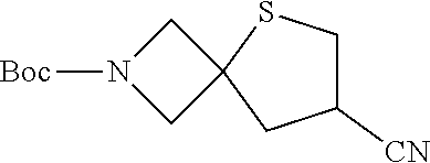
C1([CN])CSC2(C1)CN([Boc])C2
